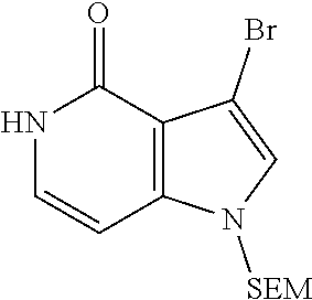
C12=C(C=CNC1=O)N([SEM])C=C2Br
